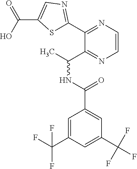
S1C(C2=NC=CN=C2C(C)NC(=O)C2=CC(C(F)(F)F)=CC(C(F)(F)F)=C2)=NC=C1C(O)=O
